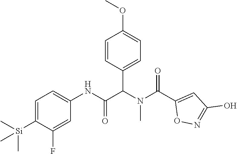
C1=C([Si](C)(C)C)C(F)=CC(NC(C(N(C(C2=CC(O)=NO2)=O)C)C2=CC=C(OC)C=C2)=O)=C1
